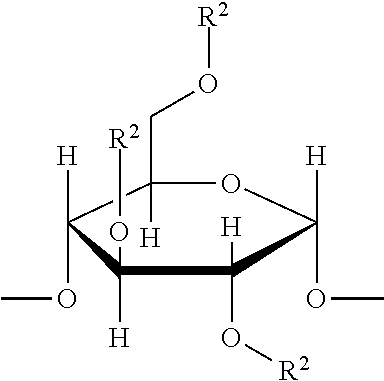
C1(CO[R2])([H])C([H])(OC)C([H])(O[R2])C(O[R2])([H])C([H])(OC)O1
